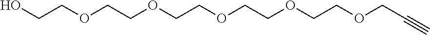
OCCOCCOCCOCCOCCOCC#C
